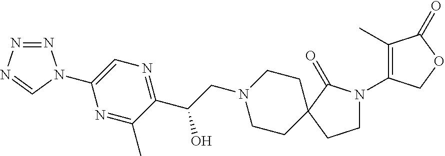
N1=NN=CN1C1=CN=C(C(CN2CCC3(CC2)C(=O)N(C2=C(C)C(=O)OC2)CC3)O)C(C)=N1
